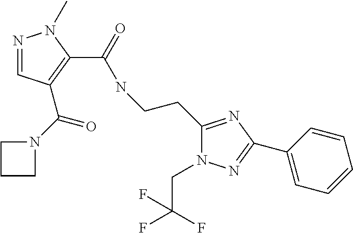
N1=CC(C(=O)N2CCC2)=C(C(=O)NCCC2=NC(C3=CC=CC=C3)=NN2CC(F)(F)F)N1C
